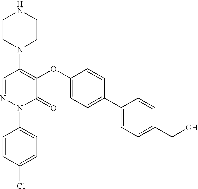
N1(C2=C(OC3=CC=C(C4=CC=C(CO)C=C4)C=C3)C(=O)N(C3=CC=C(Cl)C=C3)N=C2)CCNCC1
